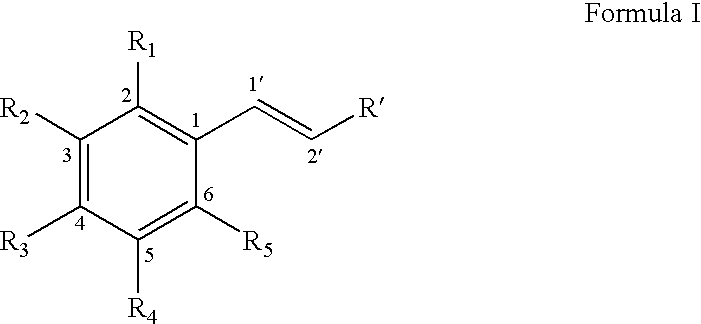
C1([R2])=C([R3])C([R4])=C([R5])C(C=C[R])=C1[R1]
